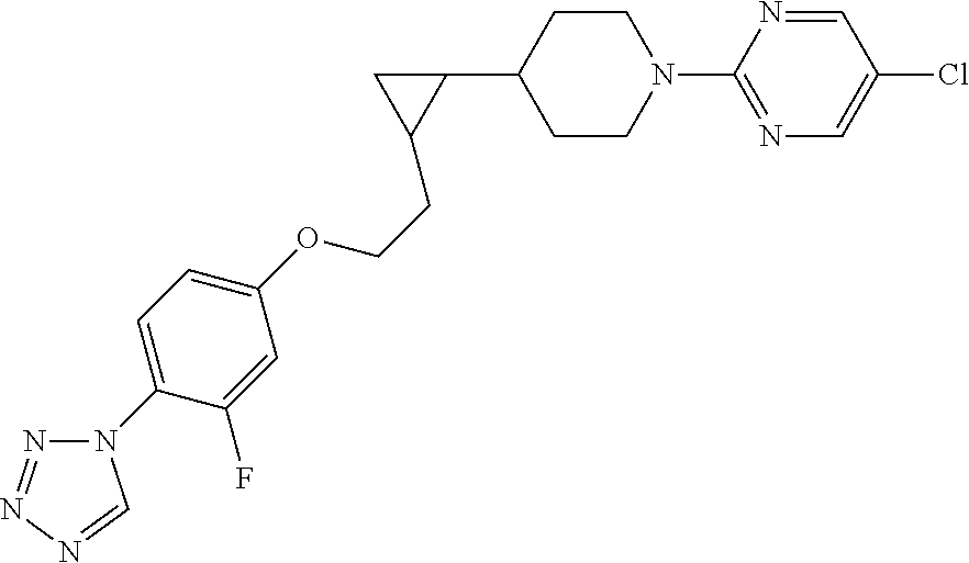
C1(N2CCC(C3CC3CCOC3=CC=C(N4N=NN=C4)C(F)=C3)CC2)=NC=C(Cl)C=N1
